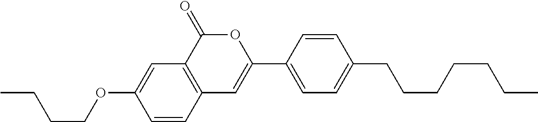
C12=C(C(=O)OC(C3=CC=C(CCCCCCC)C=C3)=C1)C=C(OCCCC)C=C2
